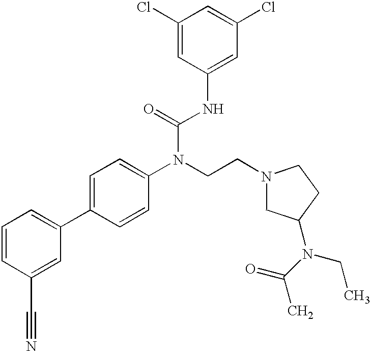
C1=CC(C#N)=CC(C2=CC=C(N(CCN3CCC(N(C(C)=O)CC)C3)C(=O)NC3=CC(Cl)=CC(Cl)=C3)C=C2)=C1
